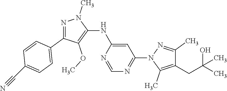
N1=CN=C(N2C(C)=C(CC(C)(O)C)C(C)=N2)C=C1NC1=C(OC)C(C2=CC=C(C#N)C=C2)=NN1C
